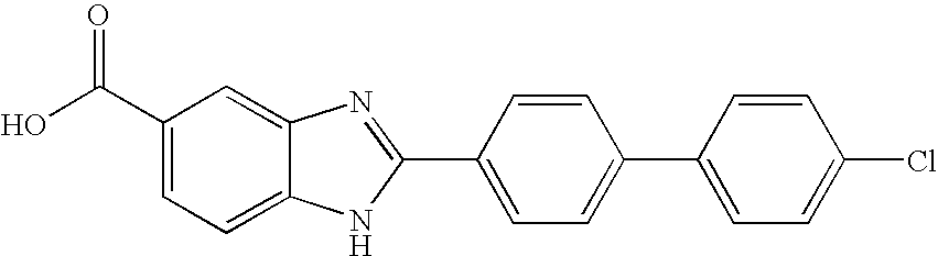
C1(C(O)=O)=CC=C2C(=C1)N=C(C1=CC=C(C3=CC=C(Cl)C=C3)C=C1)N2
